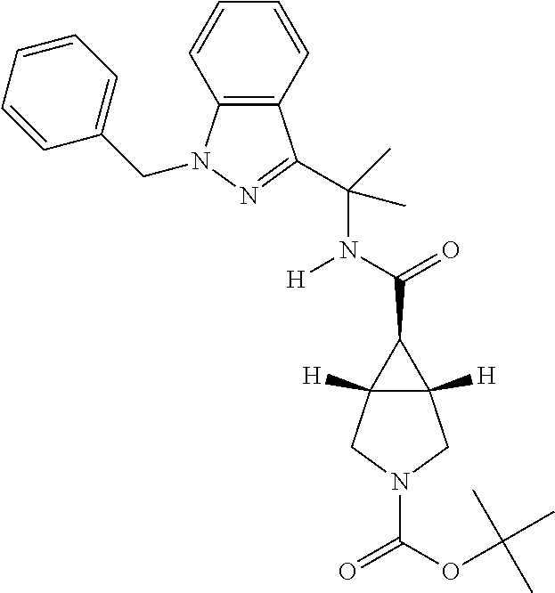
N(C(=O)C1C2([H])C1([H])CN(C(=O)OC(C)(C)C)C2)(C(C)(C)C1=NN(CC2=CC=CC=C2)C2=C1C=CC=C2)[H]
